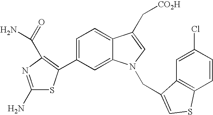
C1(C2=C(C(=O)N)N=C(N)S2)=CC=C2C(=C1)N(CC1=CSC3=C1C=C(Cl)C=C3)C=C2C[CO2H]
